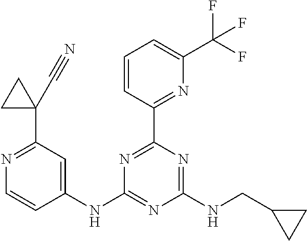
N1=C(C2(C#N)CC2)C=C(NC2=NC(NCC3CC3)=NC(C3=NC(C(F)(F)F)=CC=C3)=N2)C=C1
